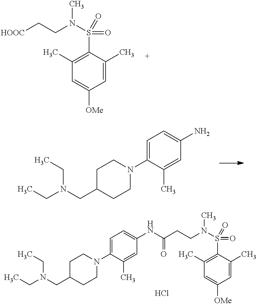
C1(C)=C(S(N(CC[HOOC])C)(=O)=O)C(C)=CC([OMe])=C1.C1(C)=C(S(N(CCC(NC2=CC=C(N3CCC(CN(CC)CC)CC3)C(C)=C2)=O)C)(=O)=O)C(C)=CC([OMe])=C1.Cl.C1C(CN(CC)CC)CCN(C2=CC=C(N)C=C2C)C1
